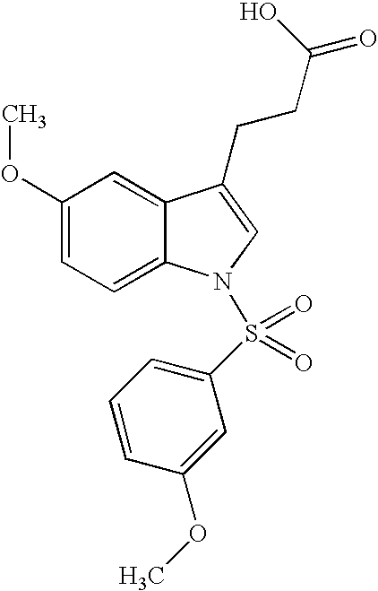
C12=CC(OC)=CC=C1N(S(C1=CC=CC(OC)=C1)(=O)=O)C=C2CCC(O)=O
